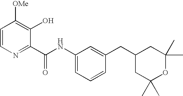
C1=CN=C(C(NC2=CC=CC(CC3CC(C)(C)OC(C)(C)C3)=C2)=O)C(O)=C1[OMe]
